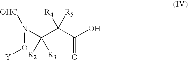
OC(C(C(N(O[Y])[OHC])([R2])[R3])([R5])[R4])=O
